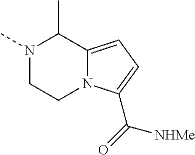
N1(C)CCN2C(=CC=C2C(=O)[NHMe])C1C
